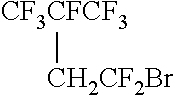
[CF3CFCF3][CH2CF2Br]
